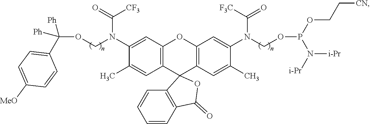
C12=C(C=C(N(COC([Ph])(C3=CC=C([MeO])C=C3)[Ph])C(=O)[CF3])C(C)=C1)OC1=C(C=C(C)C(N(COP(OCC[CN])N([i-Pr])[i-Pr])C([F3C])=O)=C1)C21C2=C(C=CC=C2)C(=O)O1
